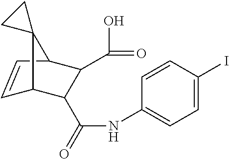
C12C=CC(C(C(=O)NC3=CC=C(I)C=C3)C1C(=O)O)C21CC1
